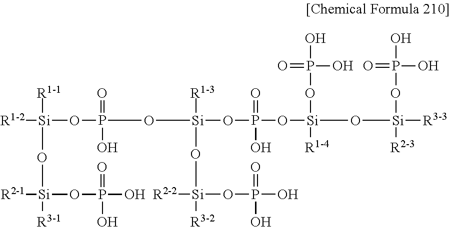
[Si](OP(=O)(O)O[Si]([R1-3])(O[Si]([R2-2])(OP(=O)(O)O)[R3-2])OP(=O)(O)O[Si]([R1-4])(O[Si]([R2-3])([R3-3])OP(O)(O)=O)OP(O)(O)=O)([R1-2])([R1-1])O[Si]([R2-1])([R3-1])OP(=O)(O)O
